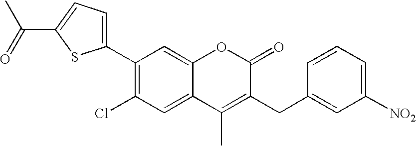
C1(C2=CC=C(C(=O)C)S2)=C(Cl)C=C2C(=C1)OC(=O)C(CC1=CC([NO2])=CC=C1)=C2C
